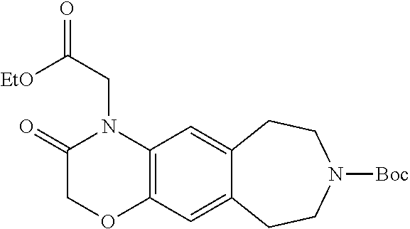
C(CN1C(=O)COC2=C1C=C1C(=C2)CCN([Boc])CC1)([EtO])=O
